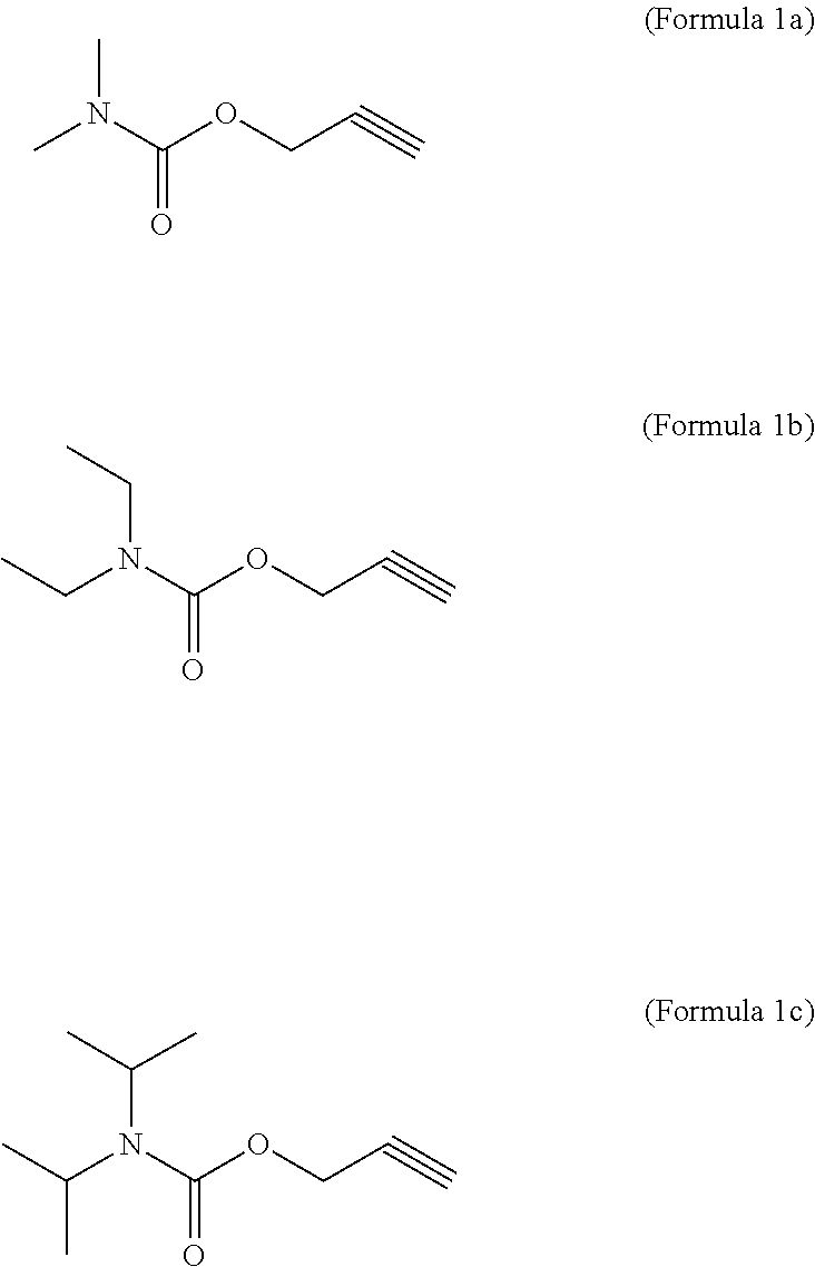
CN(C(OCC#C)=O)C.C(N(C(OCC#C)=O)CC)C.C(N(C(OCC#C)=O)C(C)C)(C)C
